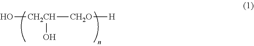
O[CH2CH]([CH2O][H])O
